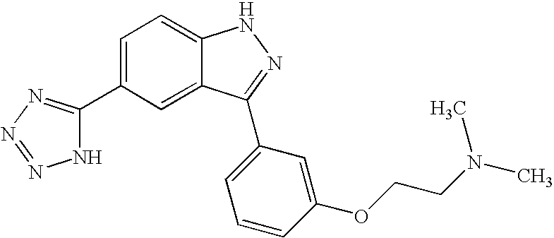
C1(C2=NN=NN2)=CC=C2C(=C1)C(C1=CC=CC(OCCN(C)C)=C1)=NN2
